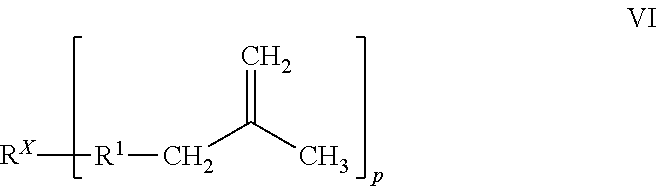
[R1]([RX])CC(C)=C
